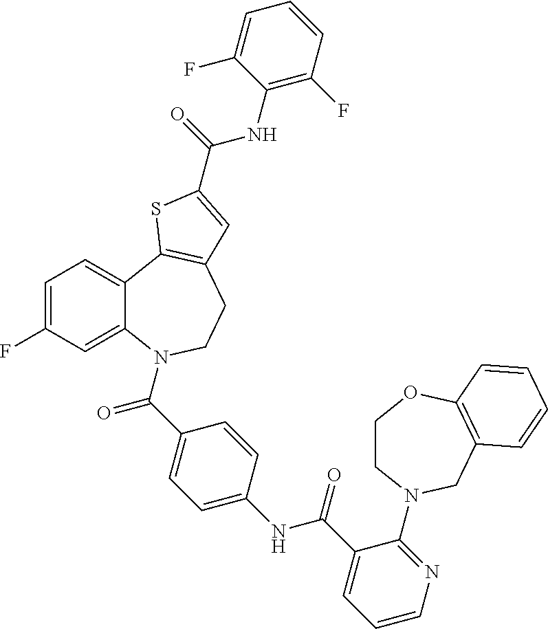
C1=C(F)C=C2C(=C1)C1=C(CCN2C(C2=CC=C(NC(C3=CC=CN=C3N3CCOC4=C(C3)C=CC=C4)=O)C=C2)=O)C=C(C(=O)NC2=C(F)C=CC=C2F)S1
